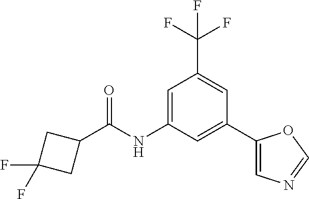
C1=C(NC(C2CC(F)(F)C2)=O)C=C(C2=CN=CO2)C=C1C(F)(F)F
